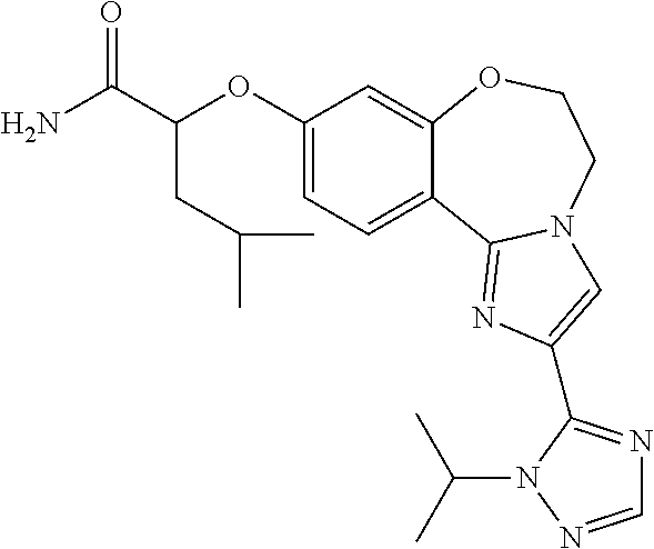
C1(OC(C(N)=O)CC(C)C)=CC=C2C(=C1)OCCN1C2=NC(C2=NC=NN2C(C)C)=C1
